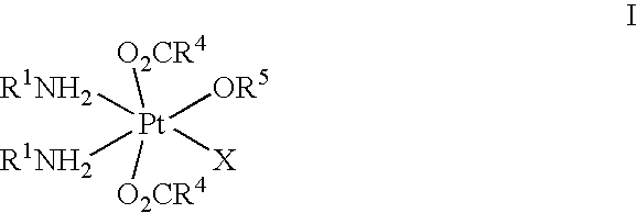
[Pt]([R1NH2])([R1NH2])([OR5])([X])([O2CR4])[O2CR4]
